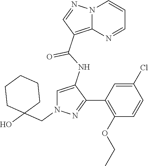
N12C(=C(C(NC3=CN(CC4(O)CCCCC4)N=C3C3=C(OCC)C=CC(Cl)=C3)=O)C=N1)N=CC=C2
